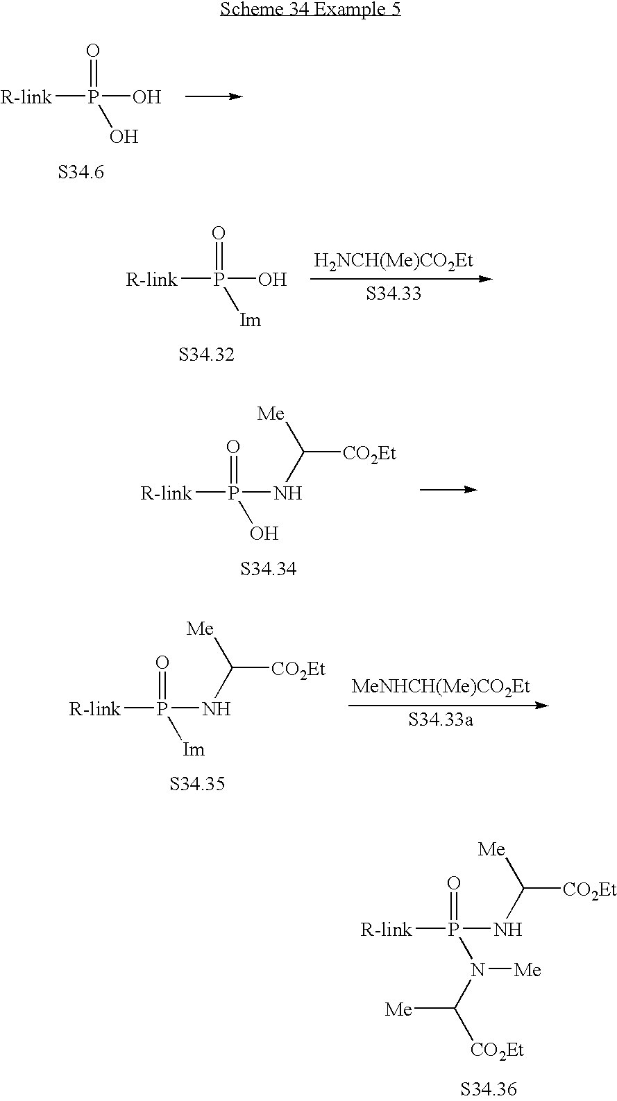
[R-link]P(O)(=O)O.[R-link]P(O)(=O)[Im].[H2NCH(Me)CO2Et].[R-link]P(NC([CO2Et])[Me])(=O)O.[R-link]P(NC([CO2Et])[Me])(=O)[Im].[MeNHCH(Me)CO2Et].[R-link]P(NC([CO2Et])[Me])(=O)N(C([CO2Et])[Me])[Me]
